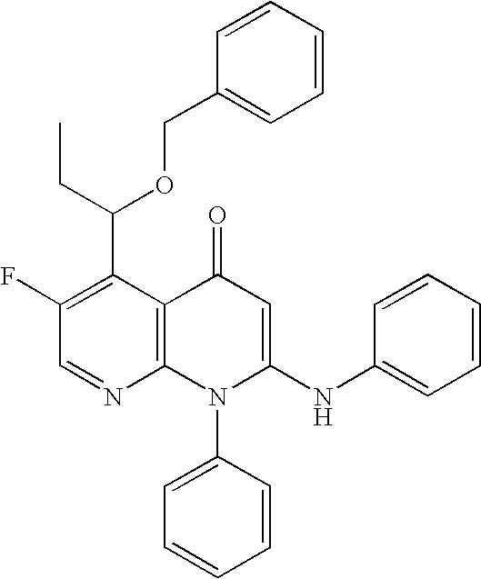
C1=NC2=C(C(C(CC)OCC3=CC=CC=C3)=C1F)C(=O)C=C(NC1=CC=CC=C1)N2C1=CC=CC=C1
